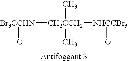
[Br3CCHN]([CH2CCH2]([NHCCBr3]=O)(C)C)=O
